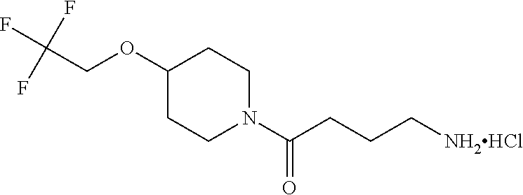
C(COC1CCN(C(CCC[NH2HCl])=O)CC1)(F)(F)F
